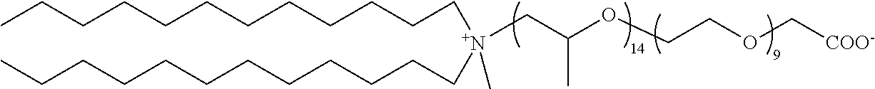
CCCCCCCCCCCC[N+](CCCCCCCCCCCC)(CC(OCCOC[COO-])C)C
